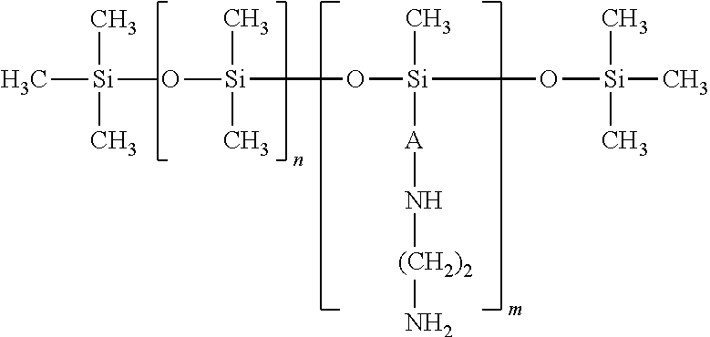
O([Si](C)([A]N[(CH2)2]N)O[Si](C)(C)C)[Si](C)(C)O[Si](C)(C)C
